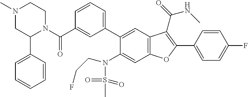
C1=CC(C2=C(C(=O)NC)C3=C(C=C(N(S(=O)(=O)C)CCF)C(C4=CC=CC(C(N5CCN(C)CC5C5=CC=CC=C5)=O)=C4)=C3)O2)=CC=C1F
